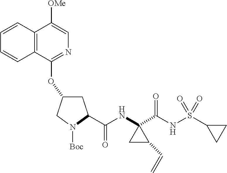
C12=C(C(OC3CC(C(NC4(C(NS(C5CC5)(=O)=O)=O)CC4C=C)=O)N([Boc])C3)=NC=C1[OMe])C=CC=C2
